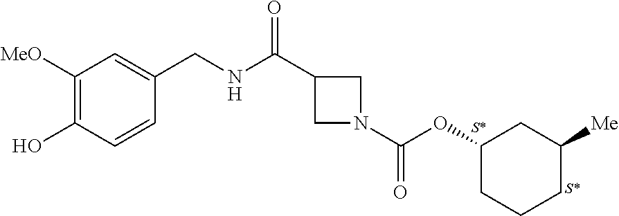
C1([MeO])=C(O)C=CC(CNC(=O)C2CN(C(OC3CCCC([Me])C3)=O)C2)=C1
